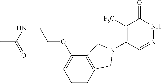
C1([F3C])=C(N2CC3=C(C(OCCNC(C)=O)=CC=C3)C2)C=NNC1=O
